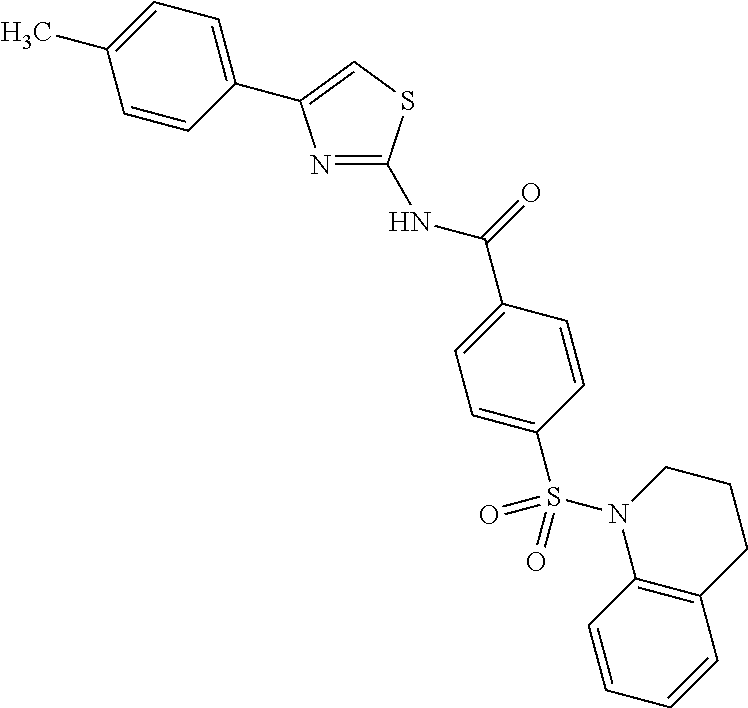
N(C(C1=CC=C(S(N2C3=C(CCC2)C=CC=C3)(=O)=O)C=C1)=O)C1=NC(C2=CC=C(C)C=C2)=CS1
